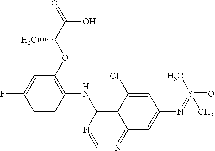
C1=CC(NC2=C3C(=NC=N2)C=C(N=S(C)(=O)C)C=C3Cl)=C(OC(C(=O)O)C)C=C1F
